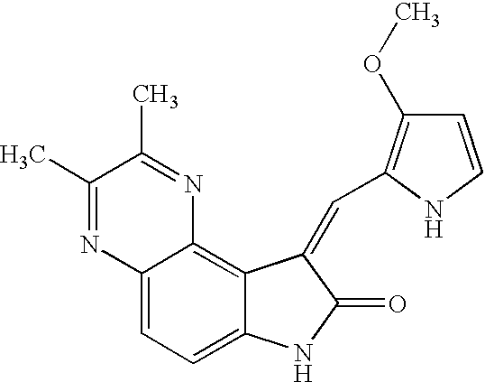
C12=CC=C3C(=C1N=C(C)C(C)=N2)C(=CC1=C(OC)C=CN1)C(=O)N3
